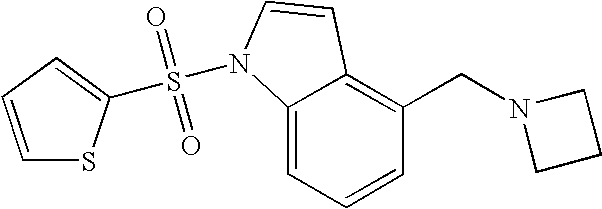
C1=CC=C2C(=C1CN1CCC1)C=CN2S(=O)(=O)C1=CC=CS1
